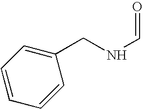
N(C=O)CC1=CC=CC=C1
